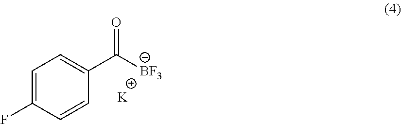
C1=C(F)C=CC(C(=O)[BF3])=C1.[K]
